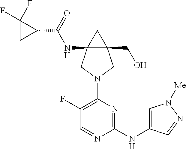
C1(F)=C(N2CC3(NC(C4C(F)(F)C4)=O)C(CO)(C2)C3)N=C(NC2=CN([Me])N=C2)N=C1
